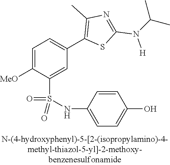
C1=C([MeO])C(S(NC2=CC=C(O)C=C2)(=O)=O)=CC(C2=C(C)N=C(N(C(C)C)[H])S2)=C1
